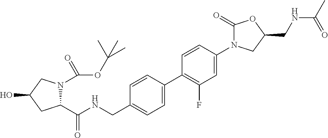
C1=CC(C2=C(F)C=C(N3C(=O)OC(CNC(C)=O)C3)C=C2)=CC=C1CNC(C1N(C(OC(C)(C)C)=O)CC(O)C1)=O
